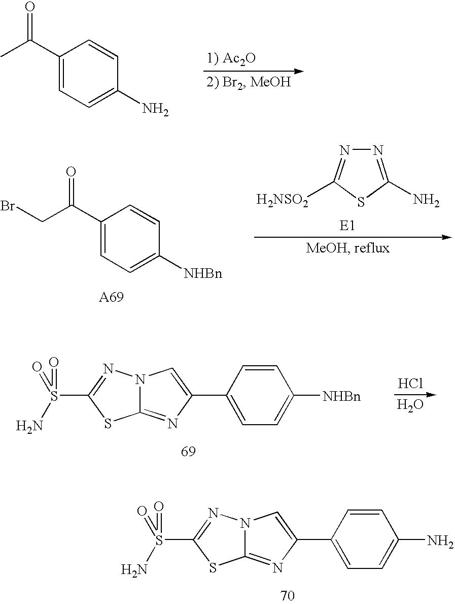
N12C(=NC(C3=CC=C(N)C=C3)=C1)SC(S(=O)(=O)N)=N2.C1(C(C)=O)=CC=C(N)C=C1.C1(C(CBr)=O)=CC=C([NHBn])C=C1.N1=C(N)SC([H2NSO2])=N1.N12C(=NC(C3=CC=C([NHBn])C=C3)=C1)SC(S(=O)(=O)N)=N2.Cl.O
